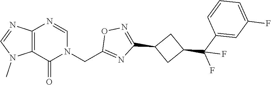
C12=C(N=CN(CC3=NC(C4CC(C(C5=CC(F)=CC=C5)(F)F)C4)=NO3)C1=O)N=CN2C
